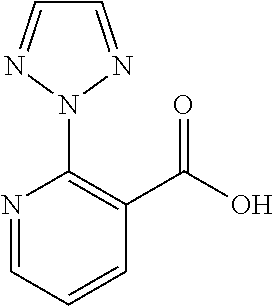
N1=CC=CC(C(O)=O)=C1N1N=CC=N1
